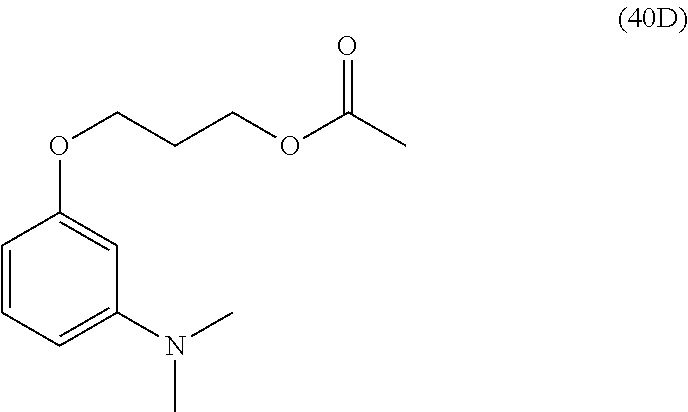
C1=CC=C(N(C)C)C=C1OCCCOC(C)=O
